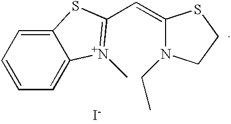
C1=C2C(=CC=C1)SC(C=C1N(CC)CCS1)=[N+]2C.[I-]
